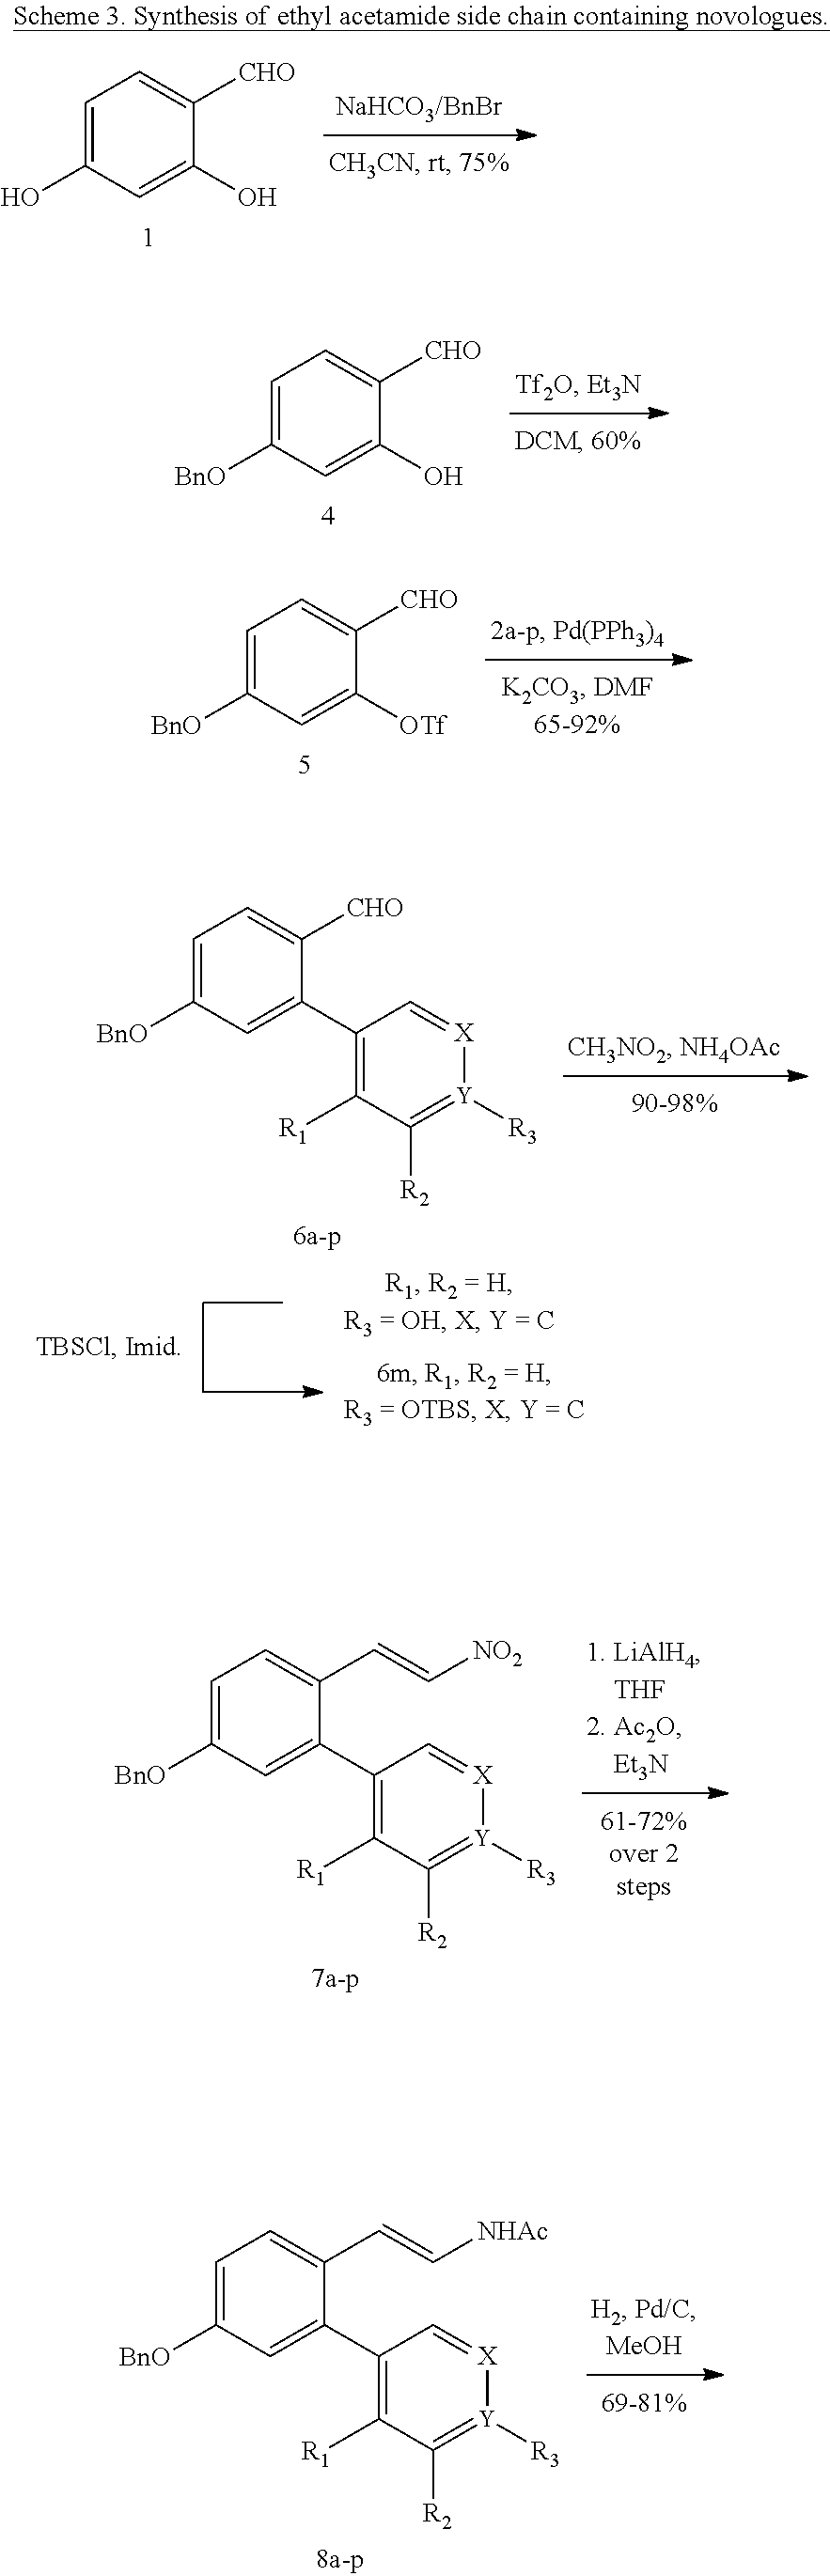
C1=C(O)C=C(O)C([CHO])=C1.C1=C([BnO])C=C(O)C([CHO])=C1.C1=C([BnO])C=C([OTf])C([CHO])=C1.C1=C([BnO])C=C(C2=C([R1])C([R2])=[Y]([R3])[X]=C2)C(C=C[NHAc])=C1.C1=C([BnO])C=C(C2=C([R1])C([R2])=[Y]([R3])[X]=C2)C([CHO])=C1.C1=C([BnO])C=C(C2=C([R1])C([R2])=[Y]([R3])[X]=C2)C(C=C[NO2])=C1
